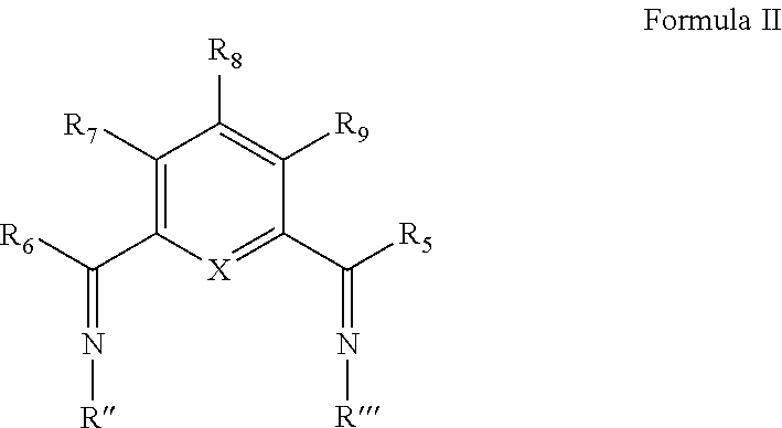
C1([R7])=C(C([R6])=N[R])[X]=C(C([R5])=N[R])C([R9])=C1[R8]
